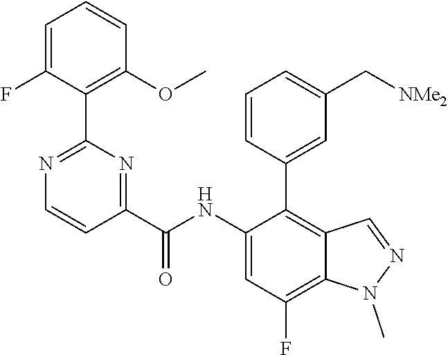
C1(NC(C2=NC(C3=C(OC)C=CC=C3F)=NC=C2)=O)=CC(F)=C2C(=C1C1=CC(C[NMe2])=CC=C1)C=NN2C
